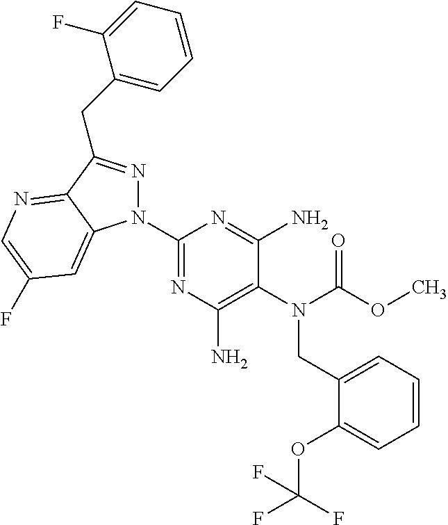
C1(N2N=C(CC3=CC=CC=C3F)C3=NC=C(F)C=C23)=NC(N)=C(N(C(OC)=O)CC2=CC=CC=C2OC(F)(F)F)C(N)=N1
